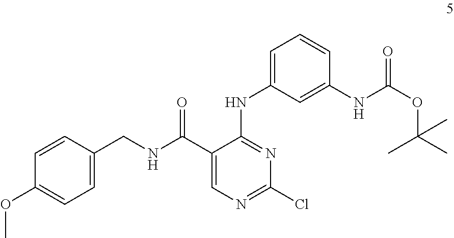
C1=CC(CNC(C2=CN=C(Cl)N=C2NC2=CC=CC(NC(OC(C)(C)C)=O)=C2)=O)=CC=C1OC
